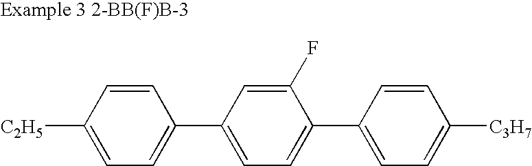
C1=CC([C2H5])=CC=C1C1=CC=C(C2=CC=C([C3H7])C=C2)C(F)=C1
